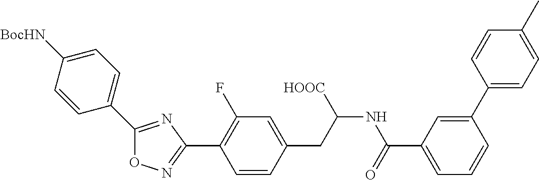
O1N=C(C2=C(F)C=C(CC(NC(C3=CC=CC(C4=CC=C(C)C=C4)=C3)=O)[HOOC])C=C2)N=C1C1=CC=C([BocHN])C=C1
